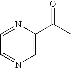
C1=NC(C(C)=O)=CN=C1
